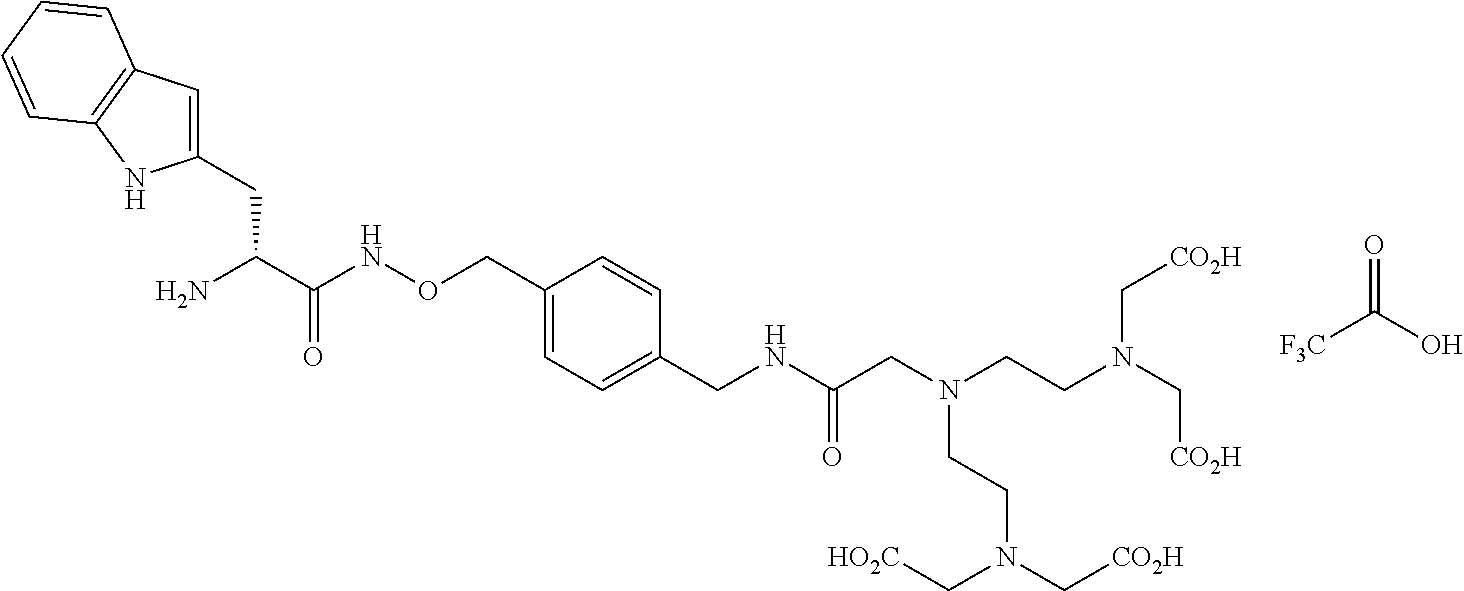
C1(CC(C(NOCC2=CC=C(CNC(CN(CCN(C[CO2H])C[CO2H])CCN(C[CO2H])C[HO2C])=O)C=C2)=O)N)=CC2=C(N1)C=CC=C2.[F3C]C(O)=O
